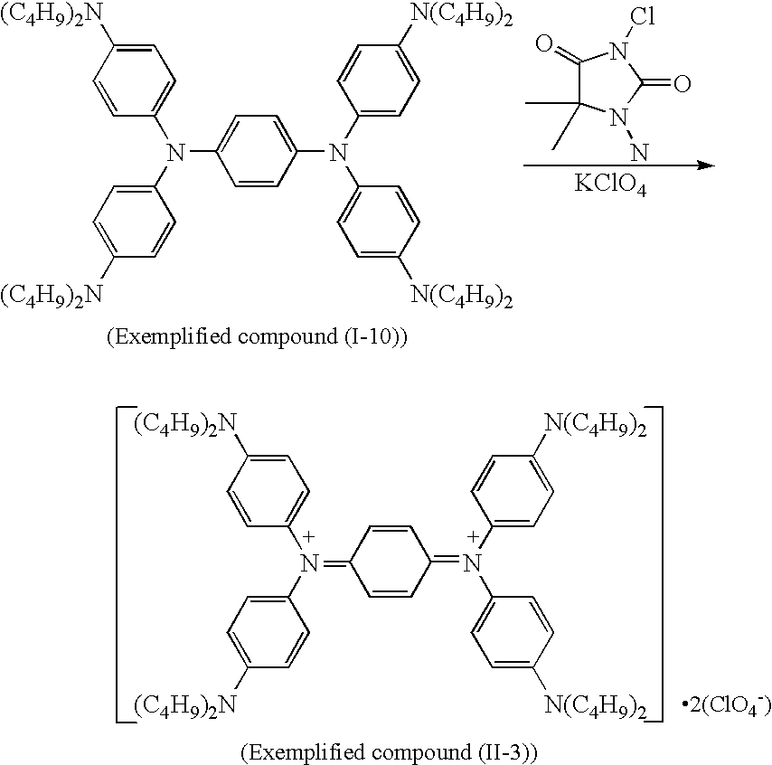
C1(=O)C(C)(C)N(N)C(=O)N1Cl.[KClO4].C1=CC(N(C2=CC=C([(C4H9)2N])C=C2)C2=CC=C(N(C3=CC=C([N(C4H9)2])C=C3)C3=CC=C([N(C4H9)2])C=C3)C=C2)=CC=C1[(C4H9)2N].C1=CC(N(C2=CC=C([(C4H9)2N])C=C2)=C2C=CC(=N(C3=CC=C([N(C4H9)2])C=C3)C3=CC=C([N(C4H9)2])C=C3)C=C2)=CC=C1[(C4H9)2N]
